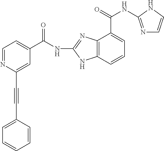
C12=C(C=CC=C1C(NC1=NC=CN1)=O)NC(NC(C1=CC=NC(C#CC3=CC=CC=C3)=C1)=O)=N2
